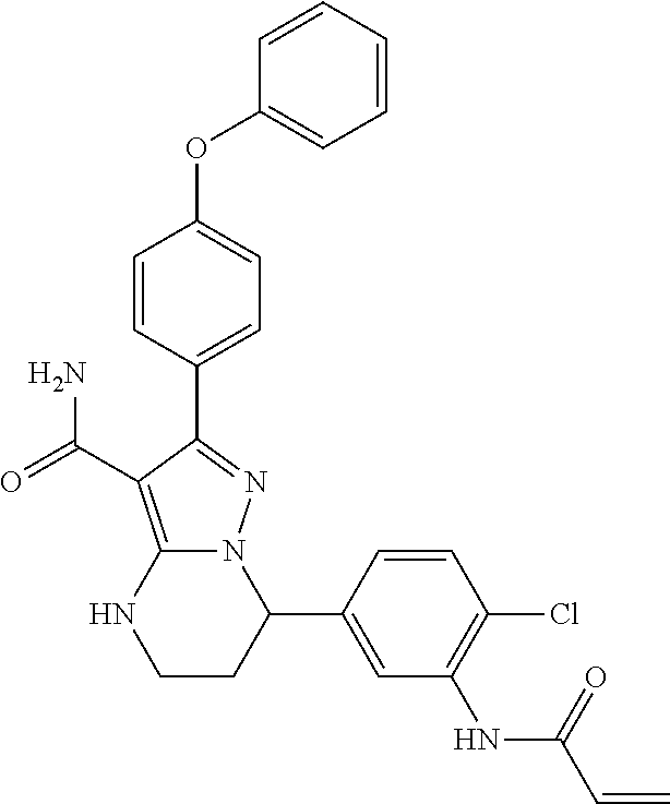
C1=CC=C(OC2=CC=C(C3=NN4C(=C3C(=O)N)NCCC4C3=CC(NC(C=C)=O)=C(Cl)C=C3)C=C2)C=C1
